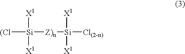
[(Cl][Si]([Z)n][Si]([X1])([X1])[Cl(2-n)])([X1])[X1]
